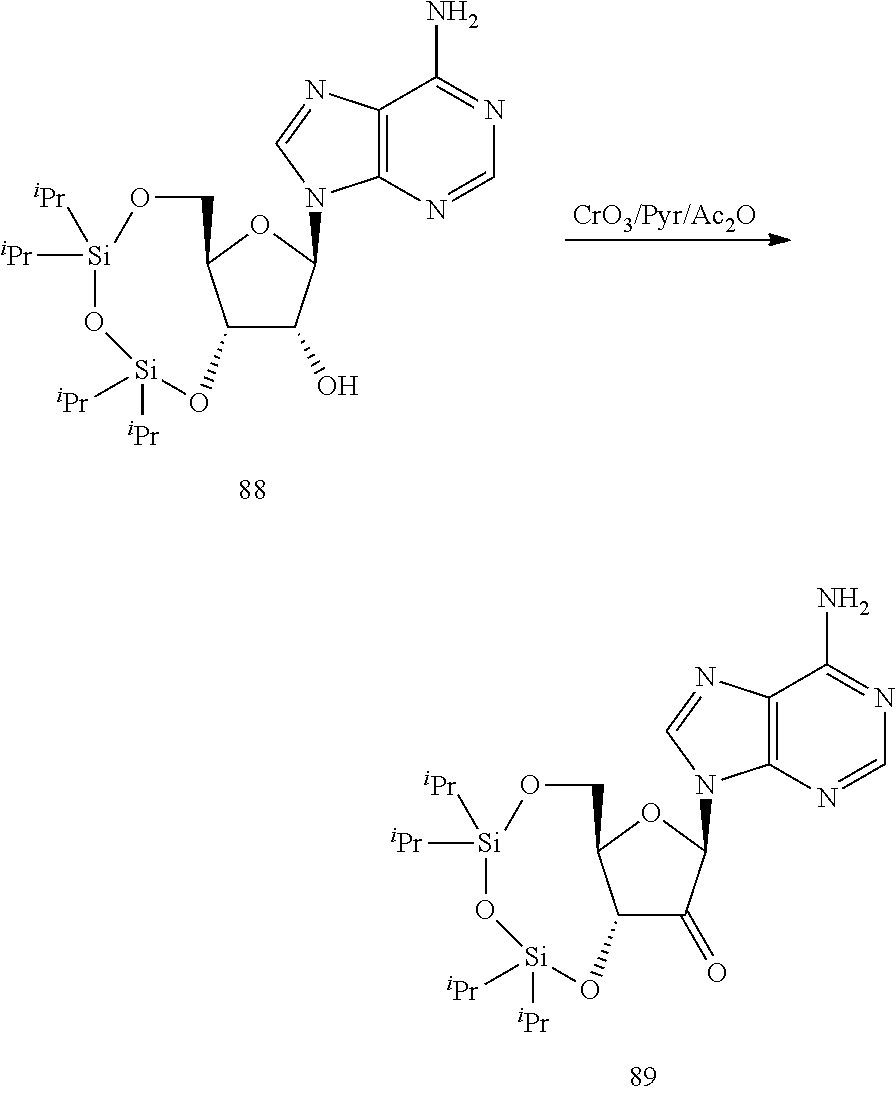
C12C(=O)C(N3C4=C(N=C3)C(N)=NC=N4)OC1CO[Si]([iPr])([iPr])O[Si]([iPr])([iPr])O2.C12C(O)C(N3C4=C(N=C3)C(N)=NC=N4)OC1CO[Si]([iPr])([iPr])O[Si]([iPr])([iPr])O2
